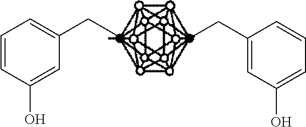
CCC1=CC(O)=CC=C1.CCC1=CC=CC(O)=C1
